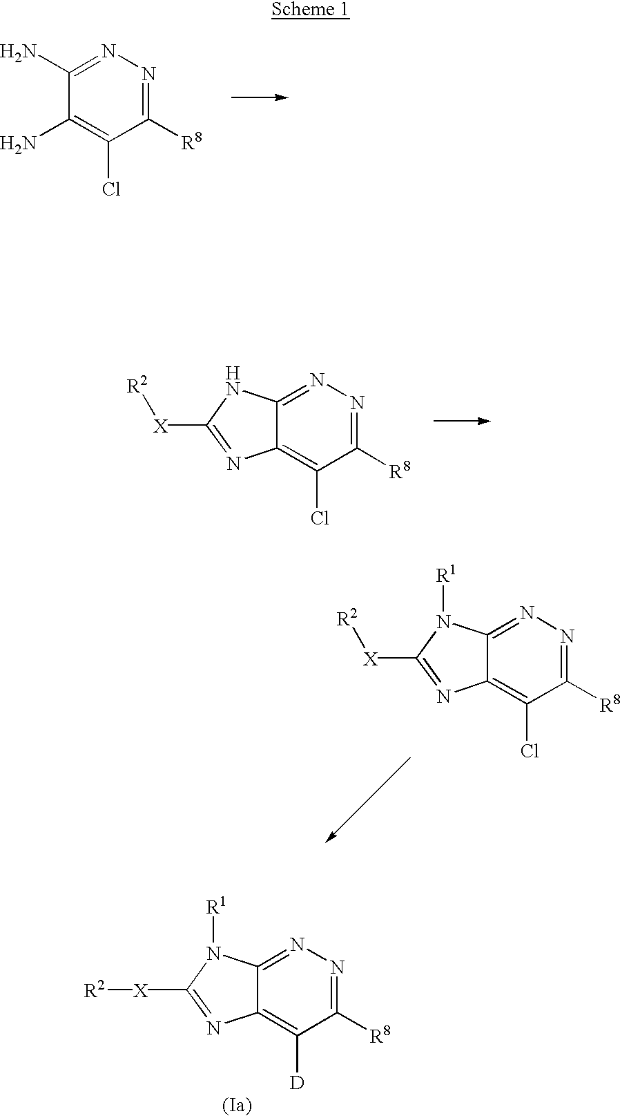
C1([R8])=NN=C(N)C(N)=C1Cl.C1([R8])=NN=C2C(=C1Cl)N=C([X][R2])N2.C1([R8])=NN=C2C(=C1Cl)N=C([X][R2])N2[R1].C1([R8])=NN=C2C(=C1[D])N=C([X][R2])N2[R1]
